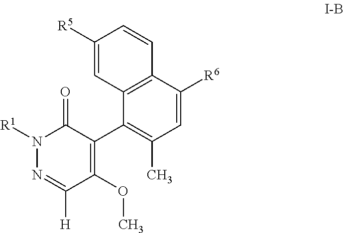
C1=C([R6])C2=C(C(C3=C(OC)C([H])=NN([R1])C3=O)=C1C)C=C([R5])C=C2
